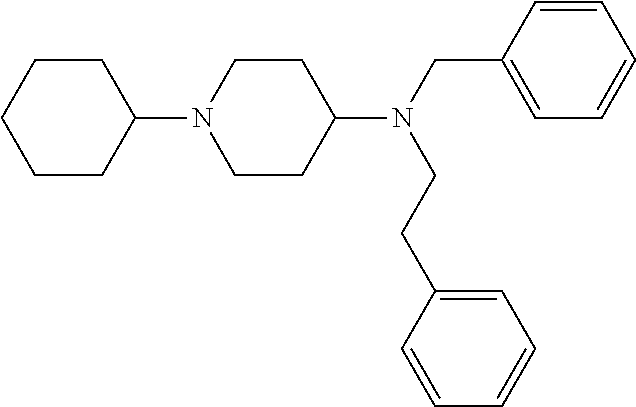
C1CC(N(CC2=CC=CC=C2)CCC2=CC=CC=C2)CCN1C1CCCCC1
